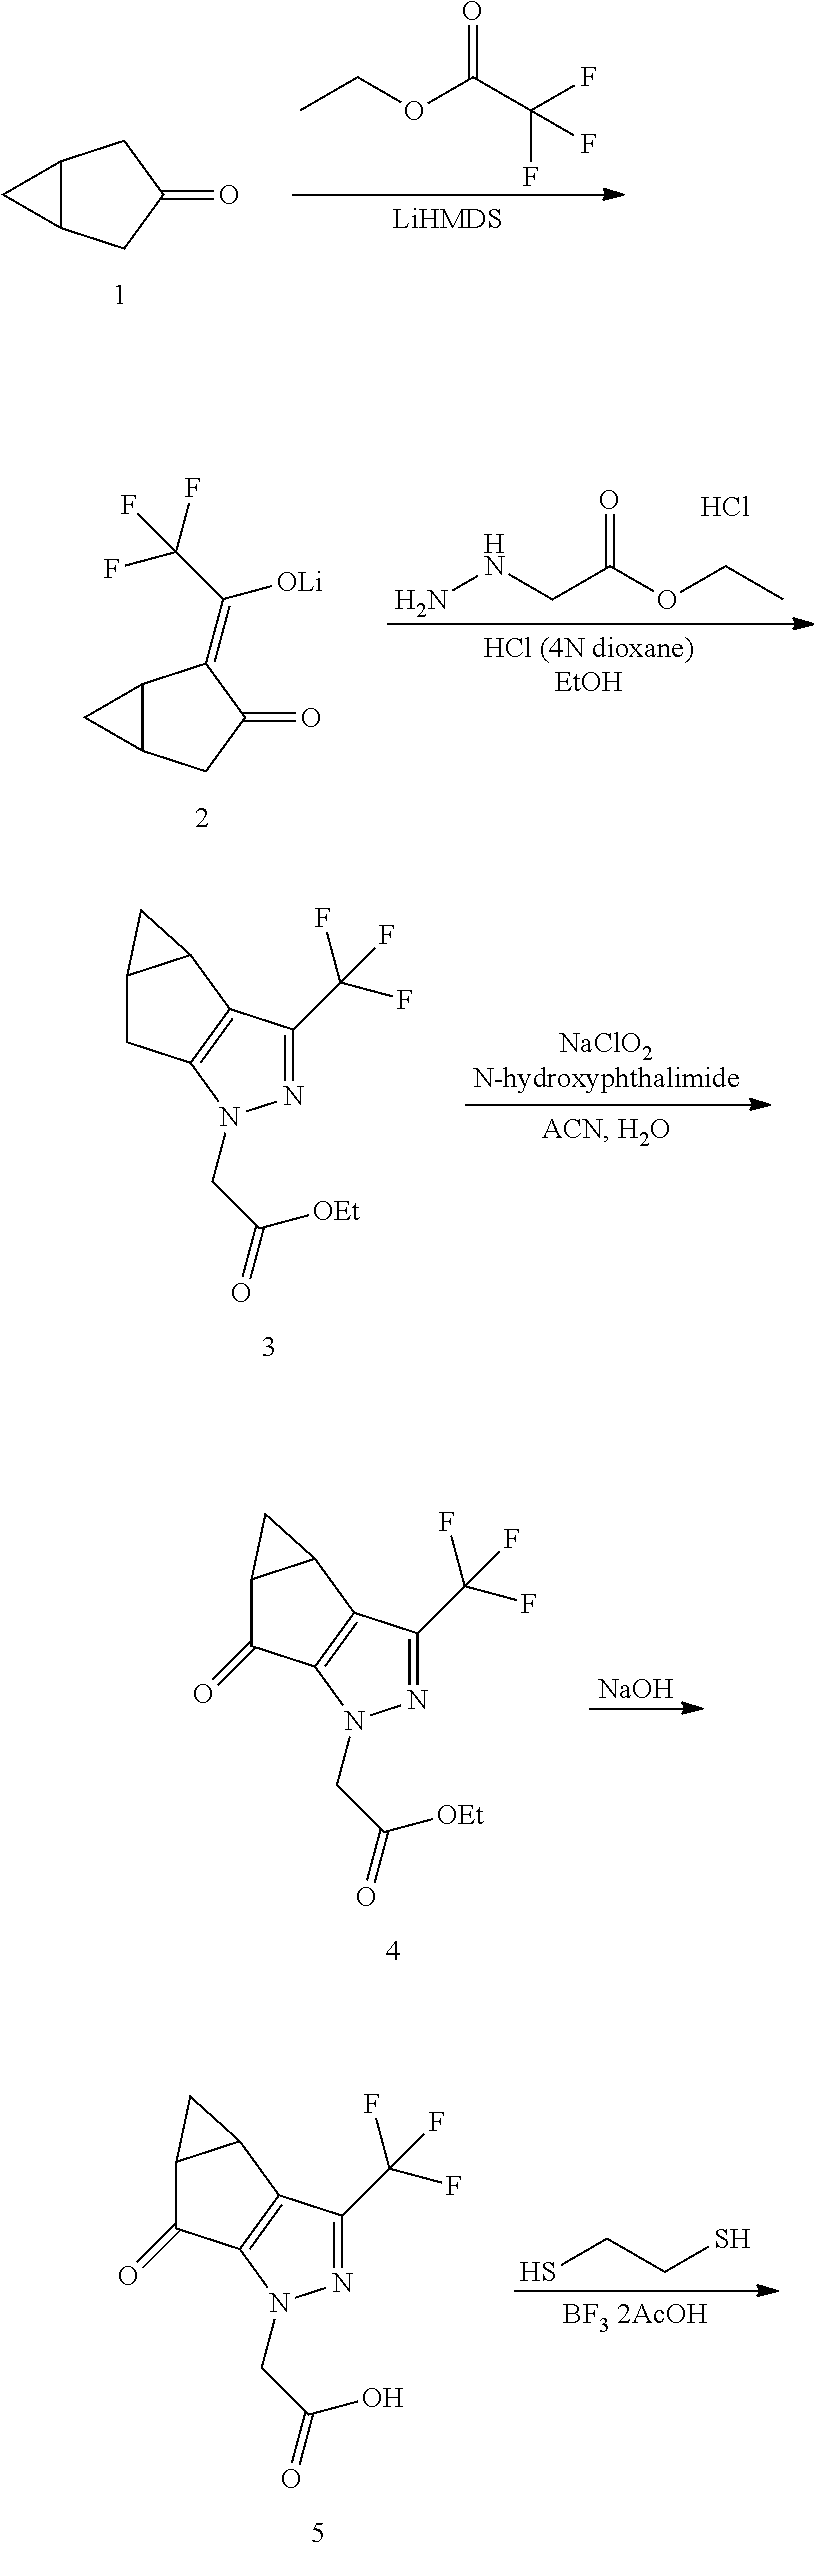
CCOC(C(F)(F)F)=O.C12C(CC(=O)C1)C2.C12C(CC(=O)C1=C(C(F)(F)F)[OLi])C2.NNCC(OCC)=O.Cl.C12CC3=C(C1C2)C(C(F)(F)F)=NN3CC(=O)[OEt].C12C(=O)C3=C(C1C2)C(C(F)(F)F)=NN3CC(=O)[OEt].[NaOH].C12C(=O)C3=C(C1C2)C(C(F)(F)F)=NN3CC(=O)O.SCCS
